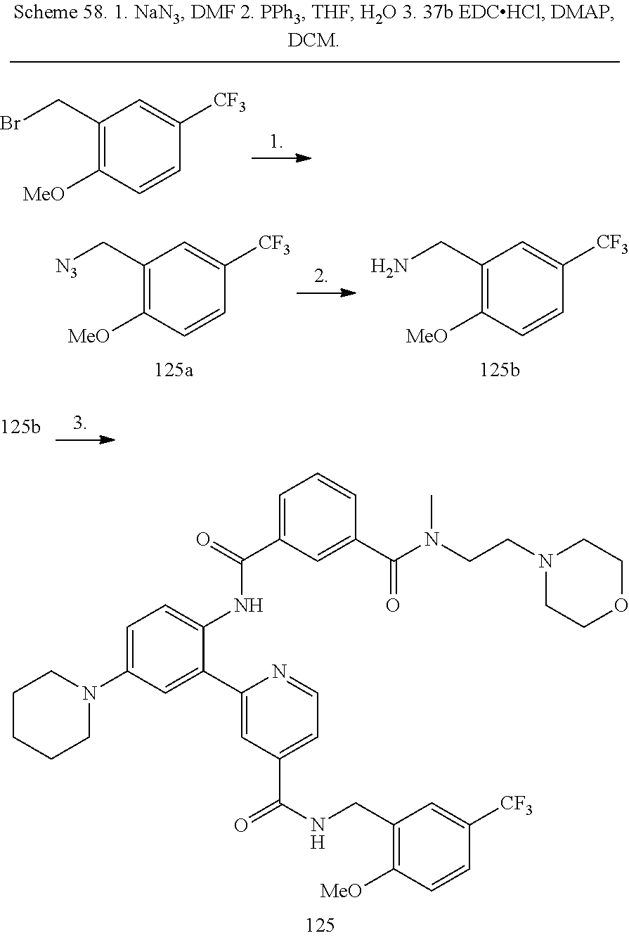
C1CCCN(C2=CC=C(NC(C3=CC=CC(C(=O)N(CCN4CCOCC4)C)=C3)=O)C(C3=CC(C(NCC4=C([MeO])C=CC([CF3])=C4)=O)=CC=N3)=C2)C1.C1(C[N3])=C([MeO])C=CC([CF3])=C1.C1(CN)=C([MeO])C=CC([CF3])=C1.C1(CBr)=C([MeO])C=CC([CF3])=C1
